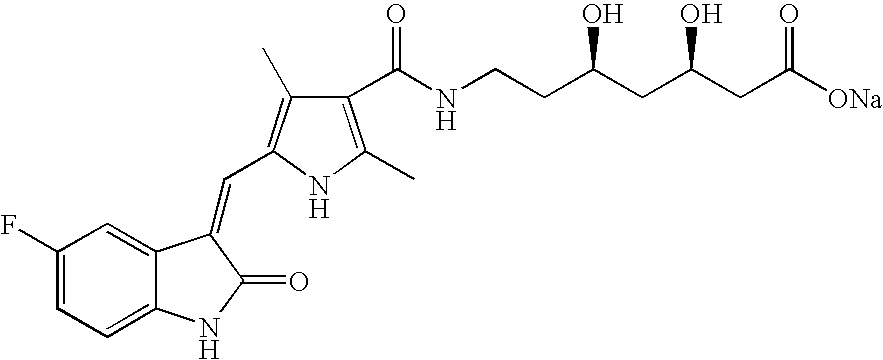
C1(F)=CC=C2C(=C1)C(=CC1=C(C)C(C(NCCC(CC(CC([ONa])=O)O)O)=O)=C(C)N1)C(=O)N2
